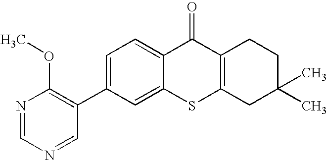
C1=C(C2=C(OC)N=CN=C2)C=C2C(=C1)C(=O)C1=C(S2)CC(C)(C)CC1
